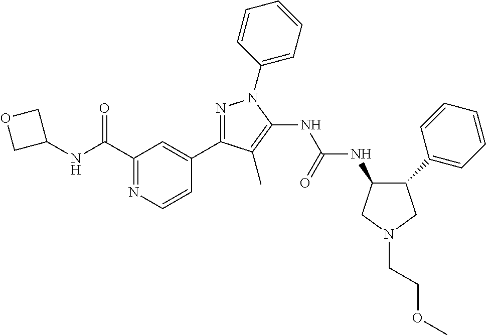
N1=C(C2=CC(C(NC3COC3)=O)=NC=C2)C(C)=C(NC(NC2C(C3=CC=CC=C3)CN(CCOC)C2)=O)N1C1=CC=CC=C1
